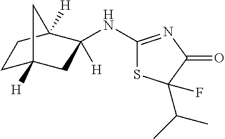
C1(NC2([H])CC3([H])CCC2([H])C3)=NC(=O)C(C(C)C)(F)S1
